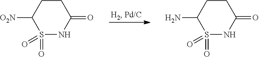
C1C([O2N])S(=O)(=O)NC(=O)C1.C1C(N)S(=O)(=O)NC(=O)C1
